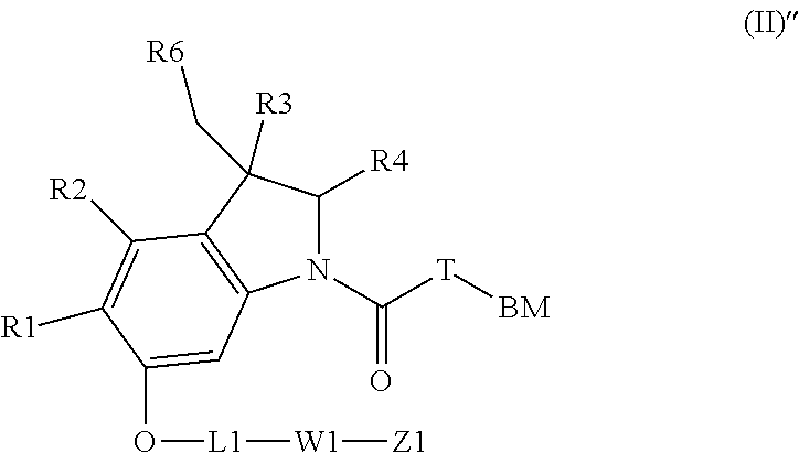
N1(C([T][BM])=O)C([R4])C([R3])(C[R6])C2=C1C=C(O[L1][W1][Z1])C([R1])=C2[R2]
